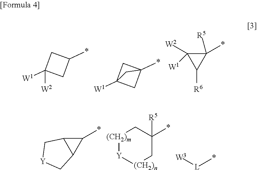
C12([W1])CC(*)(C1)C2.C1([W1])([W2])CC(*)C1.C1(*)([R5])C([W2])([W1])C1[R6].C1(*)C2C1C[Y]C2.[(CH2)m]1[Y][(CH2)n]CC(*)([R5])C1.[W3][L]*
